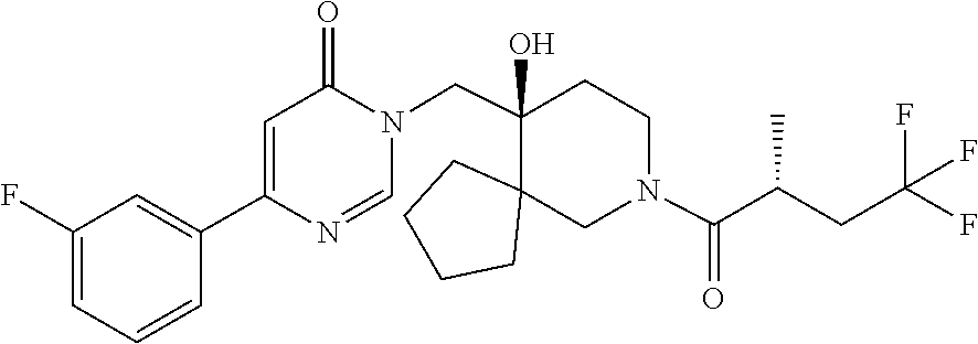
C1=NC(C2=CC(F)=CC=C2)=CC(=O)N1CC1(O)C2(CCCC2)CN(C(=O)C(CC(F)(F)F)C)CC1
